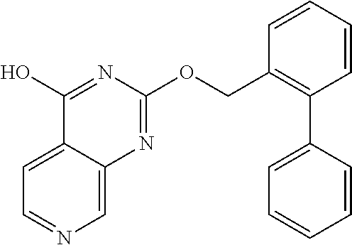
C1=C2C(=CN=C1)N=C(OCC1=C(C3=CC=CC=C3)C=CC=C1)N=C2O
